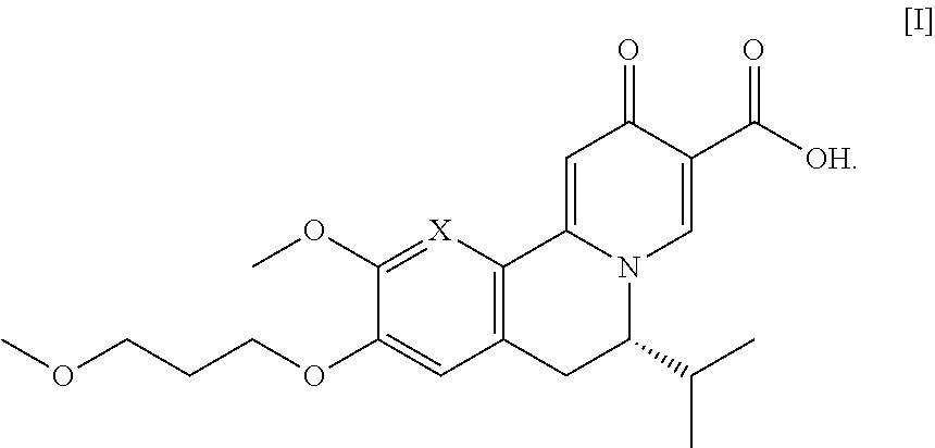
C1(OCCCOC)=CC2=C([X]=C1OC)C1=CC(=O)C(C([OH])=O)=CN1C(C(C)C)C2
